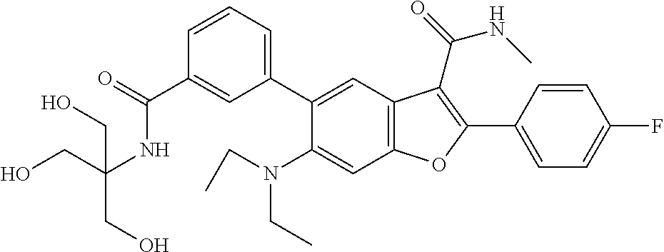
C1(C(=O)NC(CO)(CO)CO)=CC(C2=CC3=C(C=C2N(CC)CC)OC(C2=CC=C(F)C=C2)=C3C(=O)NC)=CC=C1
